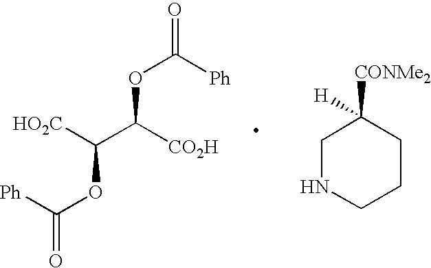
O(C([Ph])=O)C([CO2H])C(OC(=O)[Ph])[HO2C].C1NCCCC1([CONMe2])[H]
